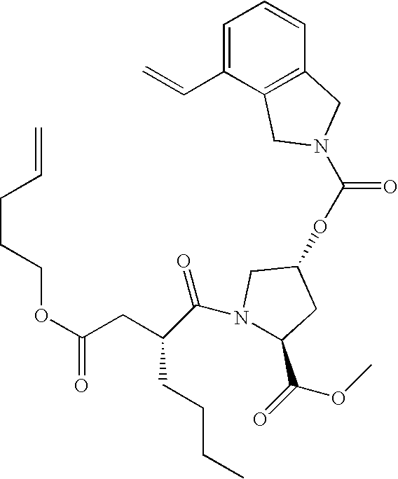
C1=C(C=C)C2=C(C=C1)CN(C(OC1CN(C(C(CC(OCCCC=C)=O)CCCC)=O)C(C(=O)OC)C1)=O)C2
